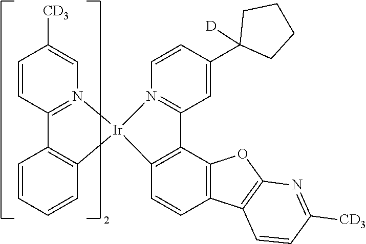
C1=CC2=N(C=C1[CD3])[Ir]1(C3=C2C=CC=C3)C2=C(C3=C(C=C2)C2=C(O3)N=C([CD3])C=C2)C2=N1C=CC(C1([D])CCCC1)=C2
